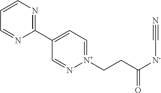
C1=CN=C(C2=CC=[N+](CCC(=O)[N-]C#N)N=C2)N=C1
